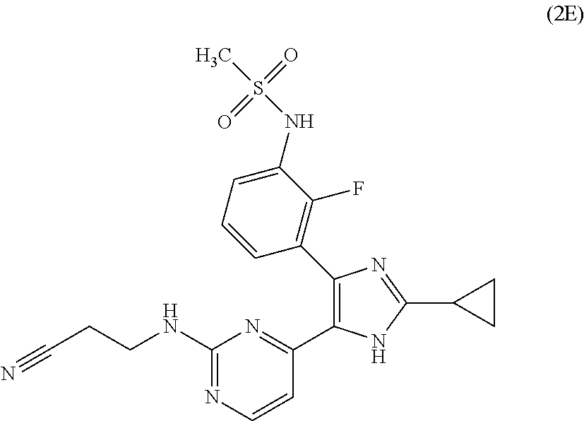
C1(NCCC#N)=NC=CC(C2=C(C3=C(F)C(NS(=O)(=O)C)=CC=C3)N=C(C3CC3)N2)=N1
